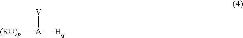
[(RO)p][A]([Hq])[V]
